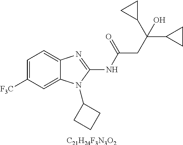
C1=C([F3C])C=C2C(=C1)N=C(NC(=O)CC(C1CC1)(C1CC1)O)N2C1CCC1.[C21H24F3N3O2]
